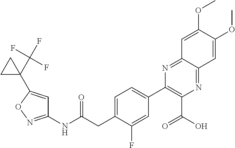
C1(NC(CC2=CC=C(C3=C(C(O)=O)N=C4C(=N3)C=C(OC)C(OC)=C4)C=C2F)=O)=NOC(C2(C(F)(F)F)CC2)=C1
